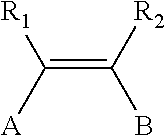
C(=C([R2])B)([A])[R1]
